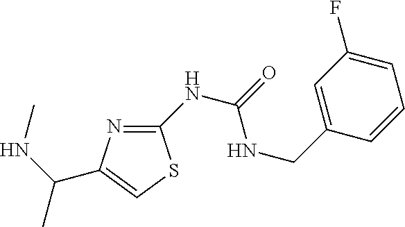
C1(NC(=O)NCC2=CC(F)=CC=C2)=NC(C(NC)C)=CS1
